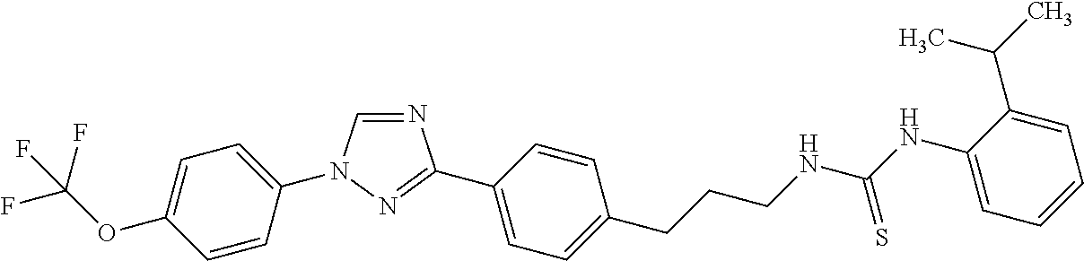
C1=C(OC(F)(F)F)C=CC(N2C=NC(C3=CC=C(CCCNC(NC4=CC=CC=C4C(C)C)=S)C=C3)=N2)=C1
